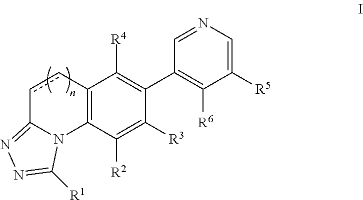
C1(C2=C([R4])C3=C(C([R2])=C2[R3])N2C(=NN=C2[R1])cc3)=C([R6])C([R5])=CN=C1
